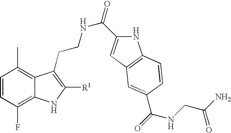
C1=CC(F)=C2C(=C1C)C(CCNC(=O)C1=CC3=C(N1)C=CC(C(=O)NCC(N)=O)=C3)=C([R1])N2
